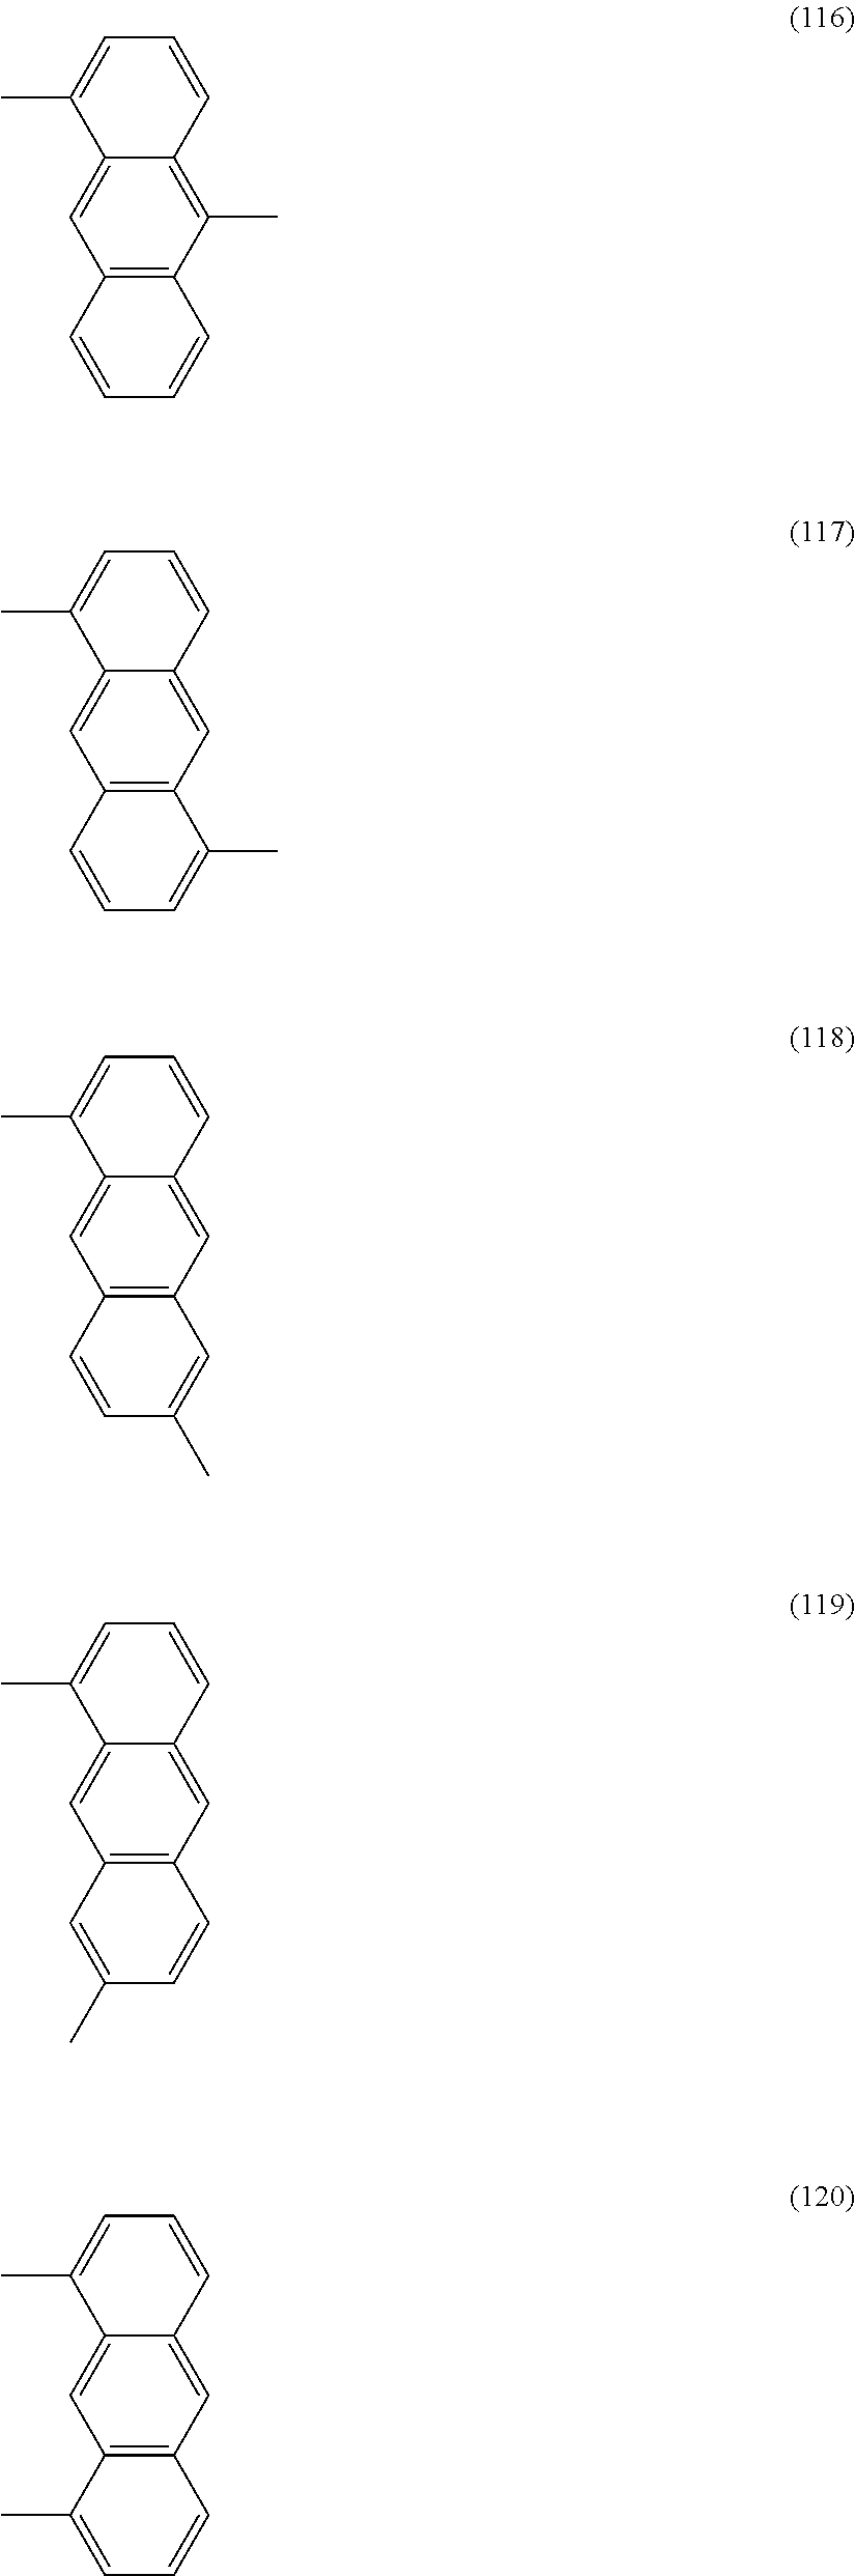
C12=CC3=C(C(C)=C1C=CC=C2C)C=CC=C3.C12=CC3=C(C=C1C=CC=C2C)C(C)=CC=C3.C12=CC3=C(C=C1C=CC=C2C)C=C(C)C=C3.C12=CC3=C(C=C1C=CC=C2C)C=CC(C)=C3.C12=CC3=C(C=C1C=CC=C2C)C=CC=C3C
